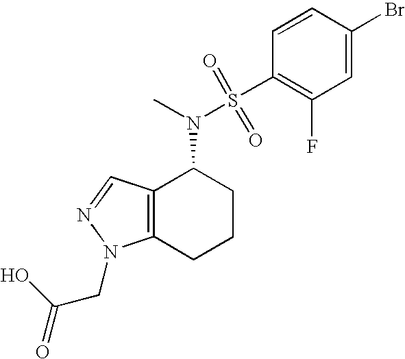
C12=C(C=NN1CC(=O)O)C(N(S(=O)(=O)C1=C(F)C=C(Br)C=C1)C)CCC2
